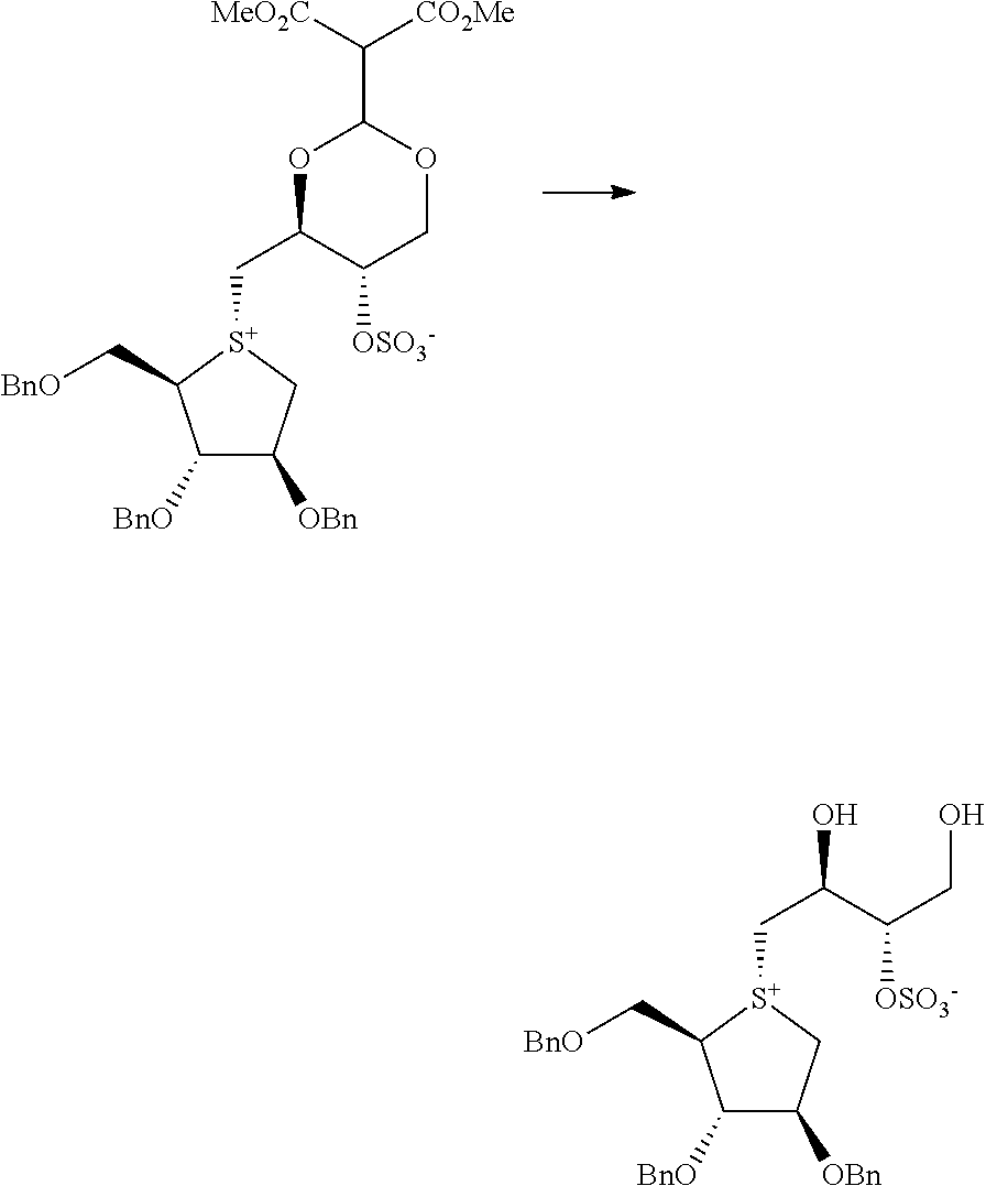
C1([BnO])C([OBn])C[S+](CC2OC(C([MeO2C])[CO2Me])OCC2[OSO3-])C1C[BnO].C1([BnO])C([OBn])C[S+](CC(O)C(CO)[OSO3-])C1C[BnO]
